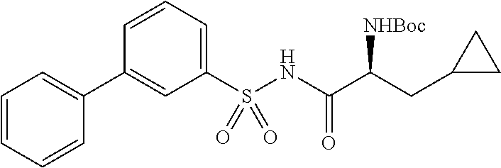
C1=CC=C(S(NC(C(CC2CC2)[NHBoc])=O)(=O)=O)C=C1C1=CC=CC=C1
